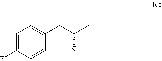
C1=C(F)C=CC(CC(C)N)=C1C
